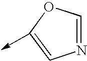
C1=NC=C(->C)O1
